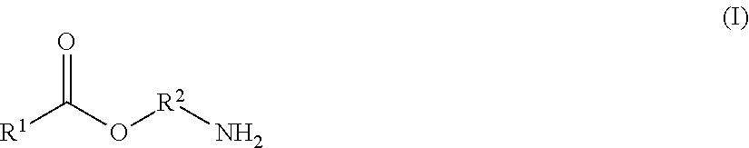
[R1]C(O[R2]N)=O
